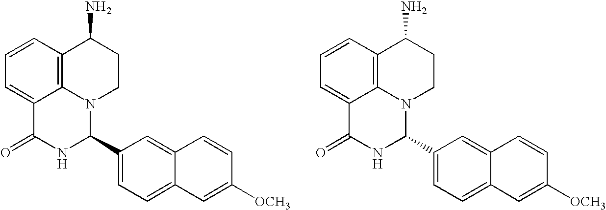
C1=CC2=C3C(=C1)C(=O)NC(C1=CC=C4C(=C1)C=CC([OCH3])=C4)N3CCC2N.C1=CC2=C3C(=C1)C(=O)NC(C1=CC=C4C(=C1)C=CC([OCH3])=C4)N3CCC2N
